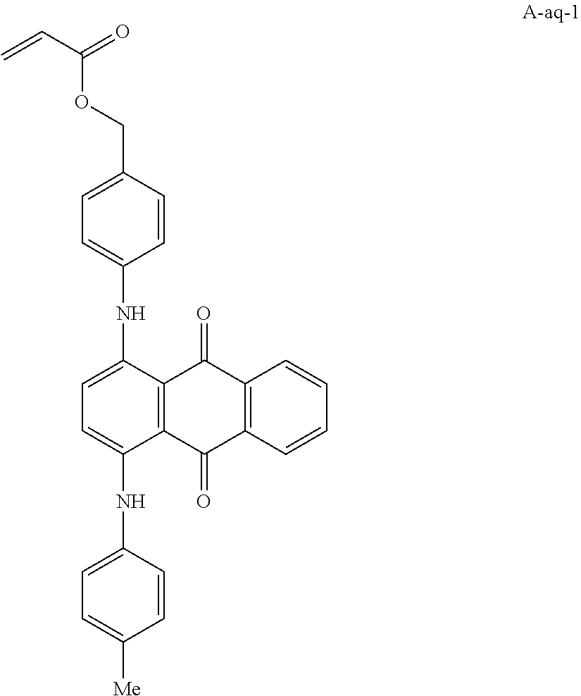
C1=C(NC2=CC=C(COC(C=C)=O)C=C2)C2=C(C(NC3=CC=C([Me])C=C3)=C1)C(=O)C1=C(C2=O)C=CC=C1
